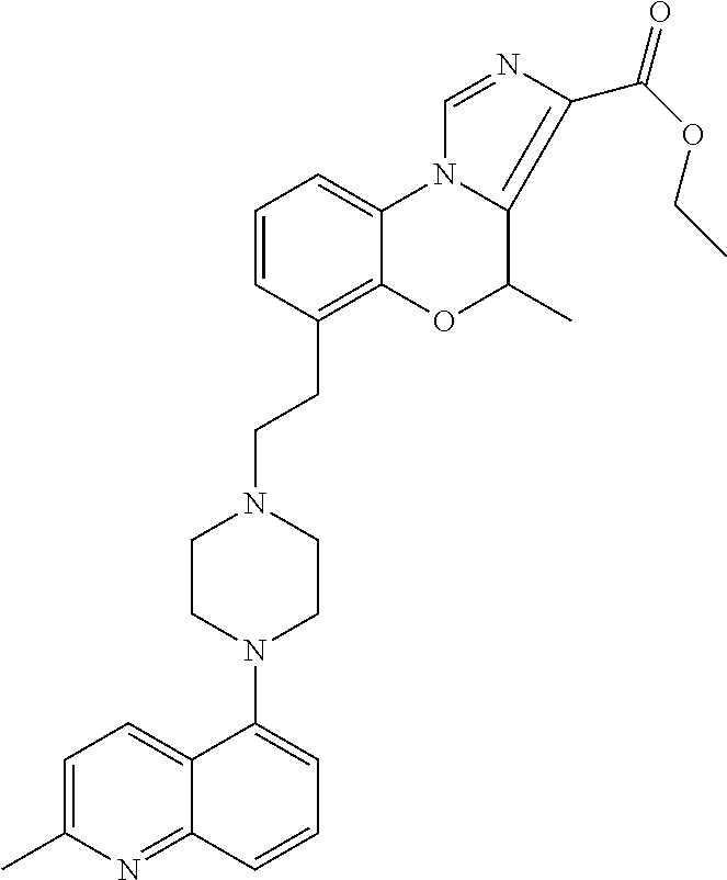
C1=C(C)N=C2C(=C1)C(N1CCN(CCC3=C4C(=CC=C3)N3C(=C(C(=O)OCC)N=C3)C(C)O4)CC1)=CC=C2
